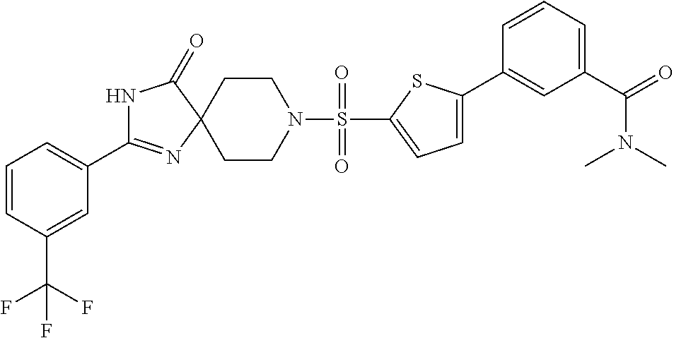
N1C(=O)C2(N=C1C1=CC=CC(C(F)(F)F)=C1)CCN(S(=O)(=O)C1=CC=C(C3=CC(C(=O)N(C)C)=CC=C3)S1)CC2
